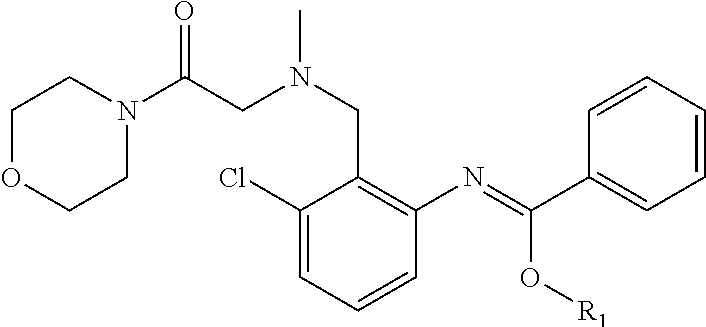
C(C1=C(N=C(C2=CC=CC=C2)O[R1])C=CC=C1Cl)N(CC(N1CCOCC1)=O)C
